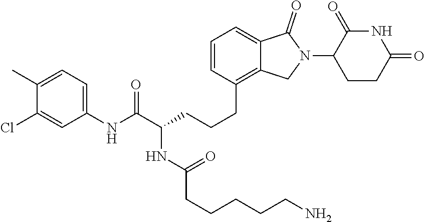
C1(NC(C(NC(CCCCCN)=O)CCCC2=C3C(=CC=C2)C(=O)N(C2CCC(=O)NC2=O)C3)=O)=CC=C(C)C(Cl)=C1
